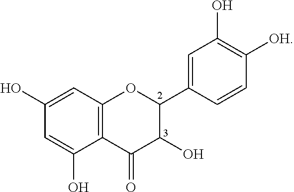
C1=C(O)C=C(O)C2=C1OC(C1=CC(O)=C([OH])C=C1)C(O)C2=O
